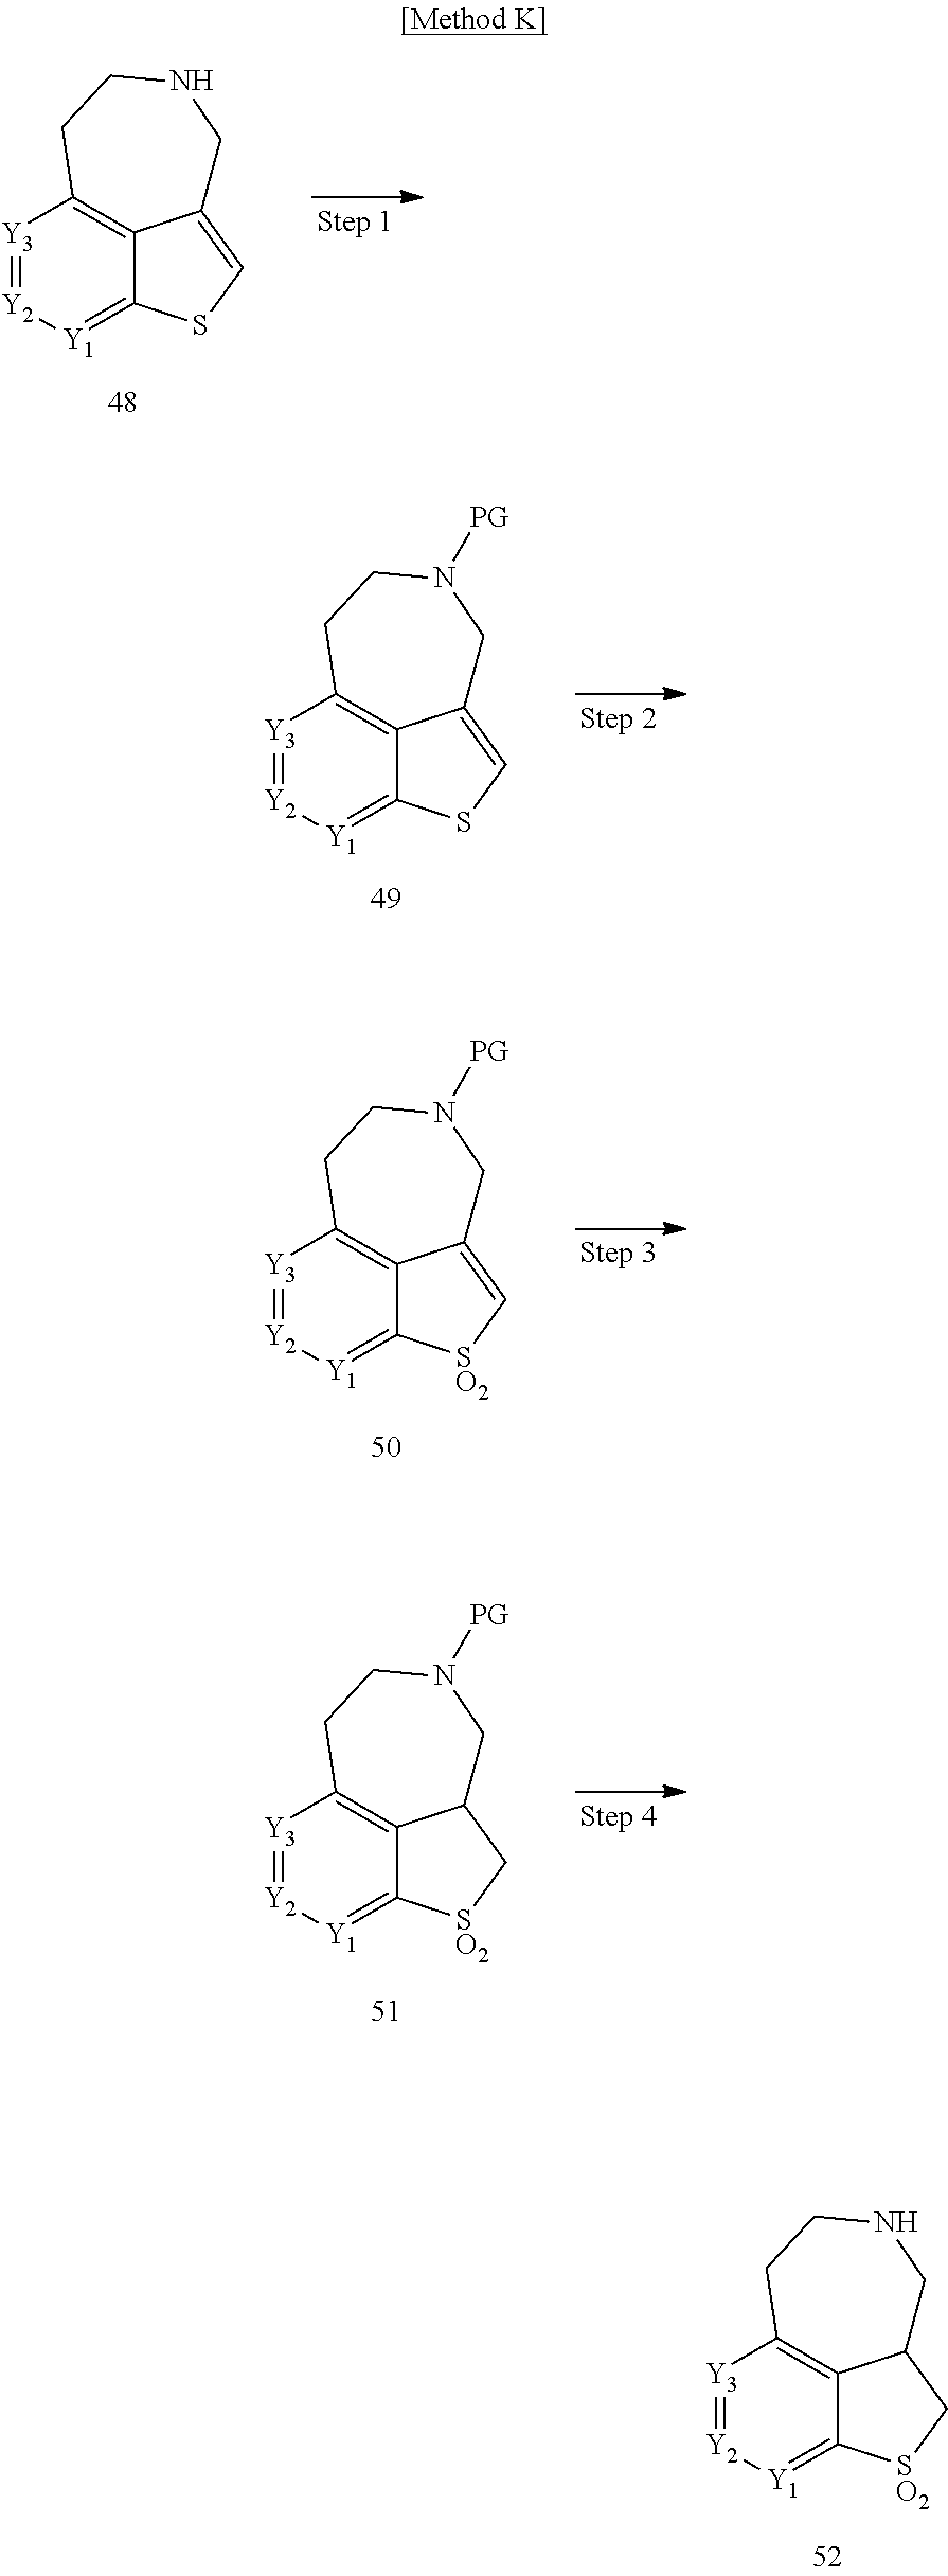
[Y3]1=[Y2][Y1]=C2C3=C1CCNCC3=CS2.[Y3]1=[Y2][Y1]=C2C3=C1CCN([PG])CC3=CS2.[Y3]1=[Y2][Y1]=C2C3=C1CCN([PG])CC3=C[SO2]2.[Y3]1=[Y2][Y1]=C2C3=C1CCN([PG])CC3C[SO2]2.[Y3]1=[Y2][Y1]=C2C3=C1CCNCC3C[SO2]2
